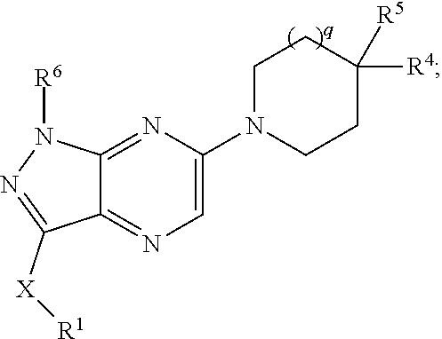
C1CN(C2=CN=C3C(=N2)N([R6])N=C3[X][R1])CCC1([R5])[R4]
